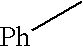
[Ph]C
